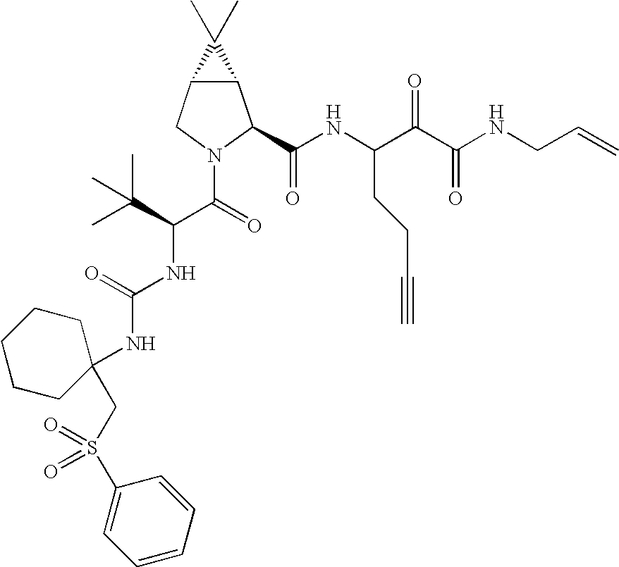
C12C(CN(C(C(NC(=O)NC3(CS(=O)(=O)C4=CC=CC=C4)CCCCC3)C(C)(C)C)=O)C1C(NC(C(C(NCC=C)=O)=O)CCC#C)=O)C2(C)C
